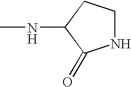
N1CCC(NC)C1=O
